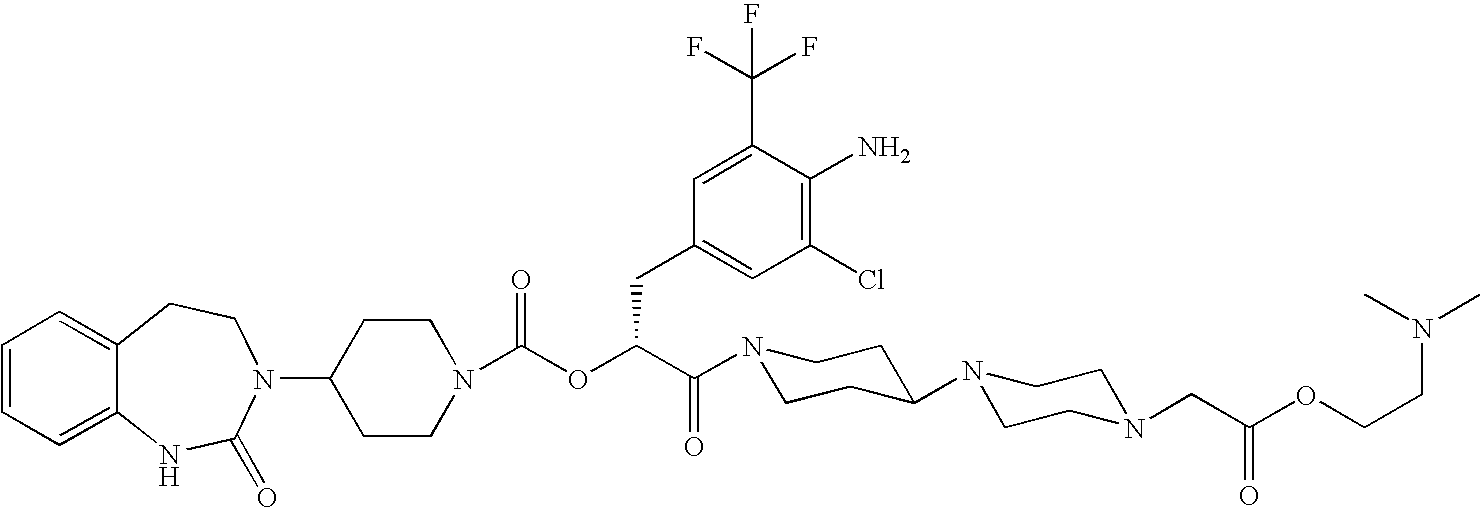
C12=CC=CC=C1NC(=O)N(C1CCN(C(OC(C(=O)N3CCC(N4CCN(CC(OCCN(C)C)=O)CC4)CC3)CC3=CC(Cl)=C(N)C(C(F)(F)F)=C3)=O)CC1)CC2
